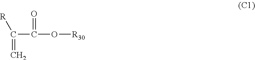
[R]C(=C)C(O[R30])=O
